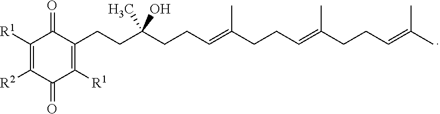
C1([R1])=C([R2])C(=O)C([R1])=C(CCC(C)(O)CCC=C(CCC=C(CCC=C(C)C)C)C)C1=O
